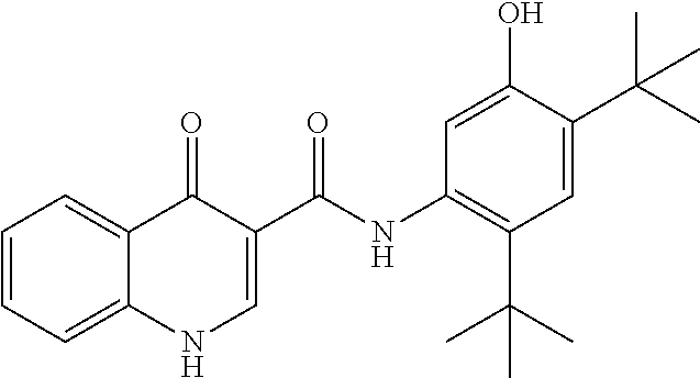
C1=CC=C2C(=O)C(C(=O)NC3=C(C(C)(C)C)C=C(C(C)(C)C)C(O)=C3)=CNC2=C1
